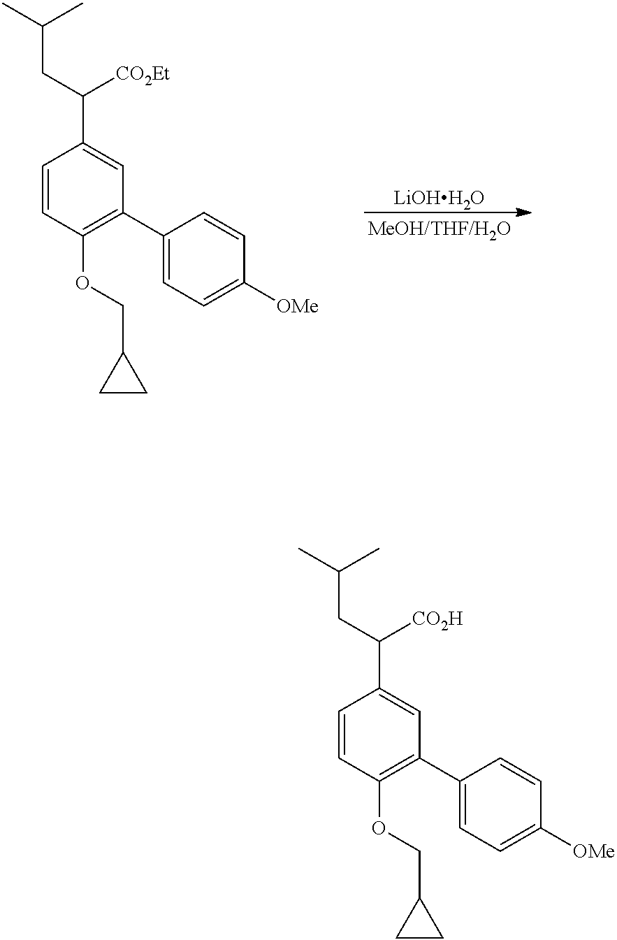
C1=CC(OCC2CC2)=C(C2=CC=C([OMe])C=C2)C=C1C(CC(C)C)[CO2Et].[LiOHH2O].C1=CC(OCC2CC2)=C(C2=CC=C([OMe])C=C2)C=C1C(CC(C)C)[CO2H]
